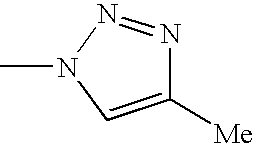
N1=NN(C)C=C1[Me]
